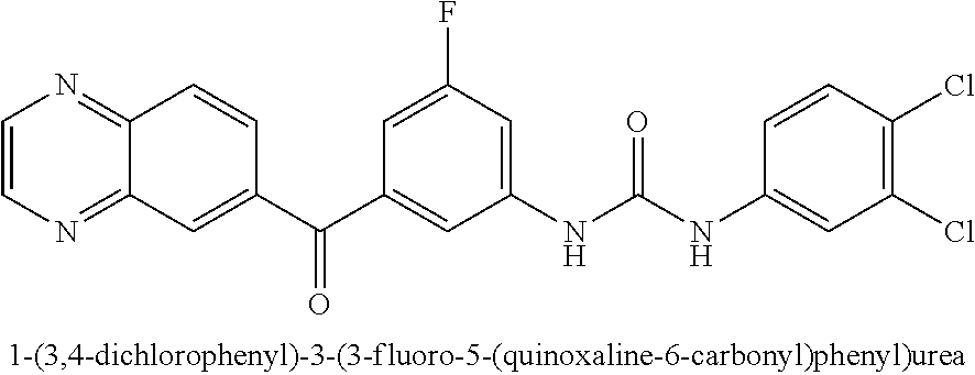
C1=CN=C2C(=N1)C=CC(C(C1=CC(NC(NC3=CC(Cl)=C(Cl)C=C3)=O)=CC(F)=C1)=O)=C2
